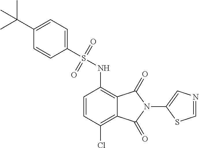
C1=CC(Cl)=C2C(=C1NS(C1=CC=C(C(C)(C)C)C=C1)(=O)=O)C(=O)N(C1=CN=CS1)C2=O
